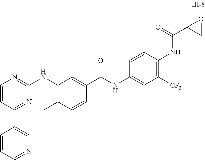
C1=CC(C2=CN=CC=C2)=NC(NC2=C(C)C=CC(C(NC3=CC([CF3])=C(NC(=O)C4CO4)C=C3)=O)=C2)=N1
